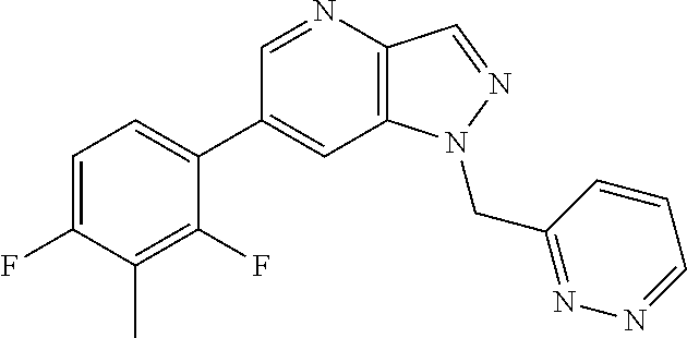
C1(C2=CC=C(F)C(C)=C2F)=CC2=C(C=NN2CC2=NN=CC=C2)N=C1
